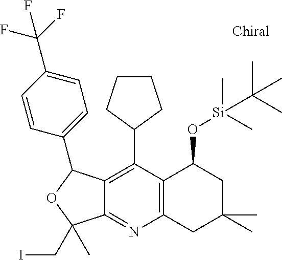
C1(C2CCCC2)=C2C(=NC3=C1C(O[Si](C)(C)C(C)(C)C)CC(C)(C)C3)C(CI)(C)OC2C1=CC=C(C(F)(F)F)C=C1
